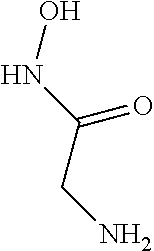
C(CN)(NO)=O
